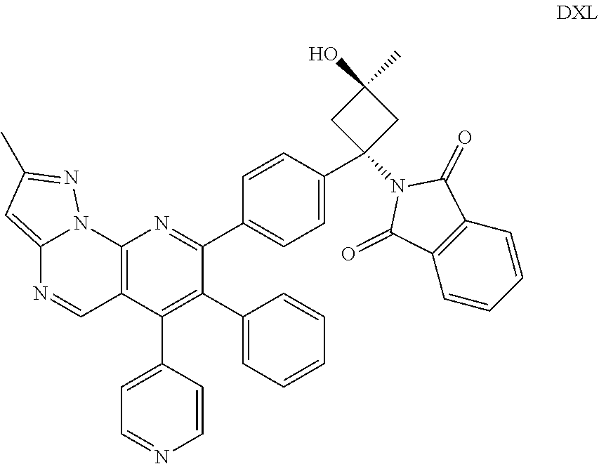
C12=CC(C)=NN1C1=C(C=N2)C(C2=CC=NC=C2)=C(C2=CC=CC=C2)C(C2=CC=C(C3(N4C(=O)C5=C(C4=O)C=CC=C5)CC(O)(C)C3)C=C2)=N1
